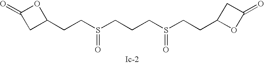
C(CS(=O)CCCS(=O)CCC1OC(=O)C1)C1OC(=O)C1
